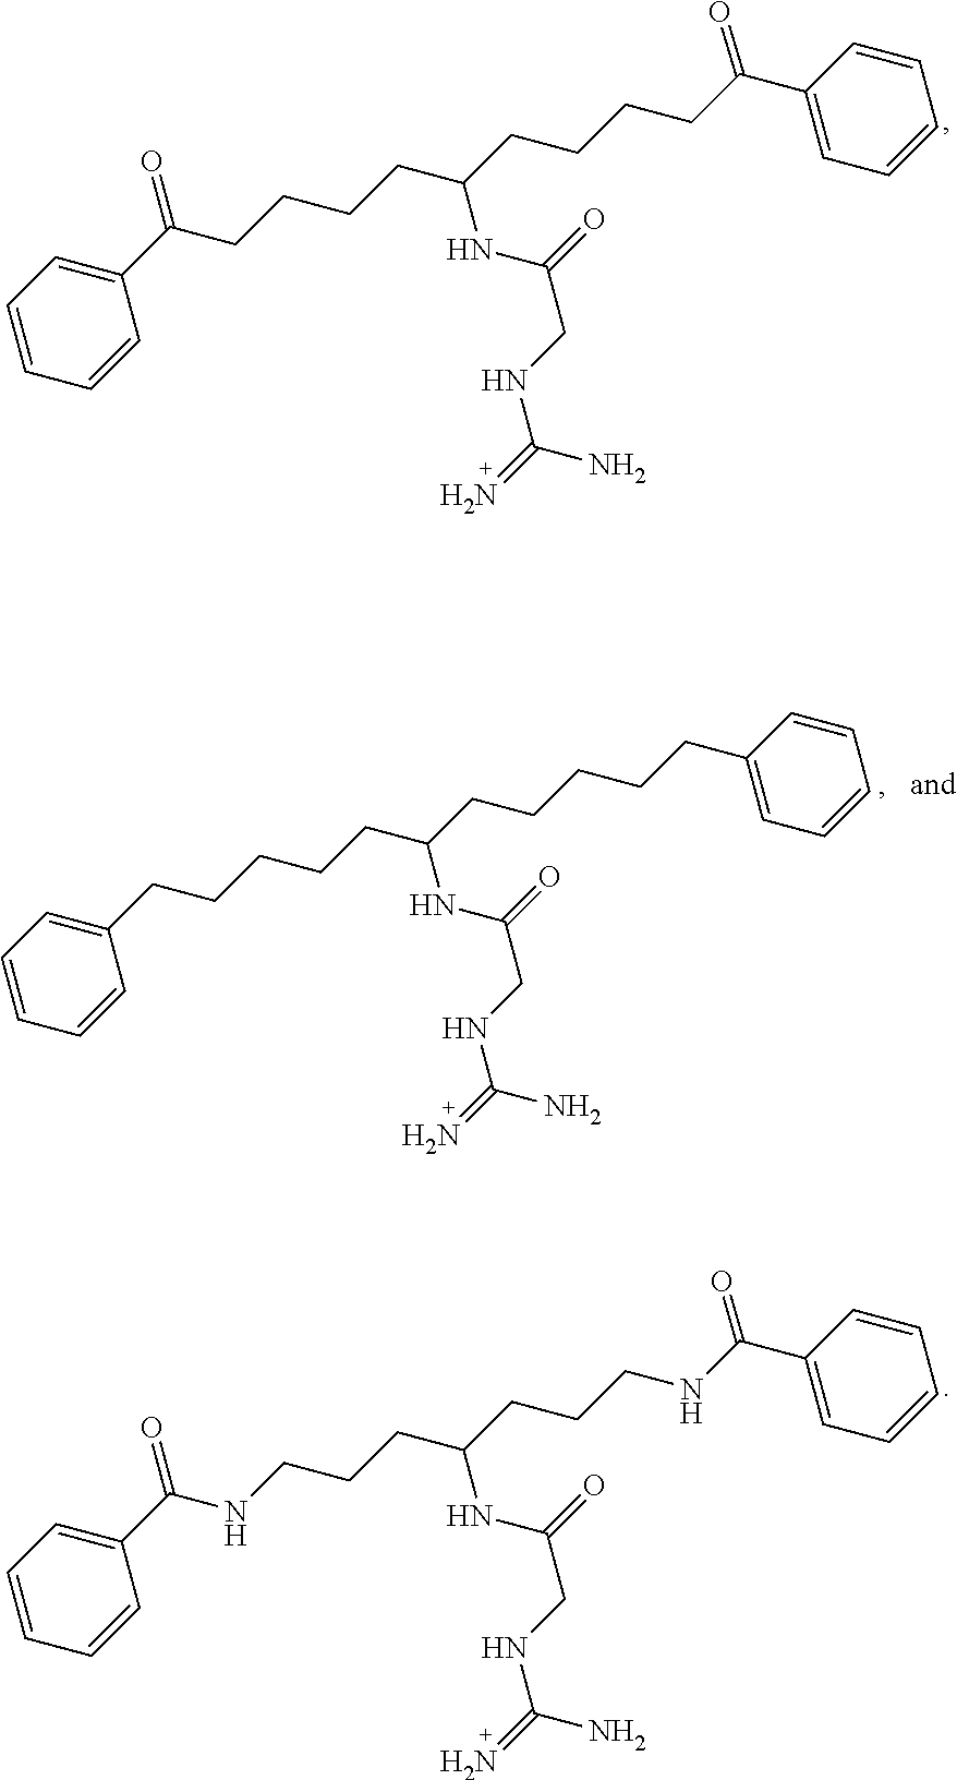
C1=CC=CC(C(CCCCC(CCCCC(C2=CC=CC=C2)=O)NC(CNC(=N)N)=O)=O)=C1.C1=CC=CC(CCCCCC(CCCCCC2=CC=CC=C2)NC(CNC(=N)N)=O)=C1.C1=CC=CC(C(NCCCC(CCCNC(C2=CC=CC=C2)=O)NC(CNC(=N)N)=O)=O)=C1
